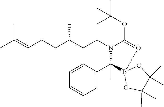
C(N1C(OC(C)(C)C)=OB2(C1(C1=CC=CC=C1)C)OC(C)(C)C(C)(C)O2)CC(CCC=C(C)C)C
